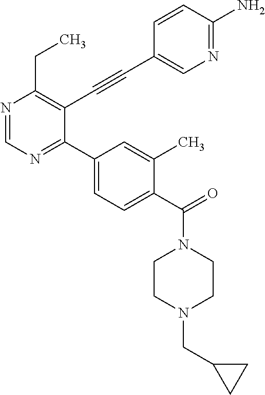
N1=CN=C(C2=CC=C(C(=O)N3CCN(CC4CC4)CC3)C(C)=C2)C(C#CC2=CN=C(N)C=C2)=C1CC
